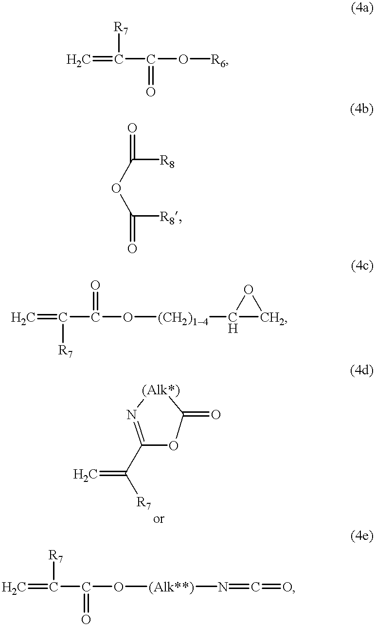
C=C(C(O[R6])=O)[R7].C(OC([R8])=O)([R8])=O.C=C(C(O[(CH2)14]C1CO1)=O)[R7].C1(C([R7])=C)=N[(Alk*)]C(=O)O1.C=C(C(O[(Alk**)]N=C=O)=O)[R7]
